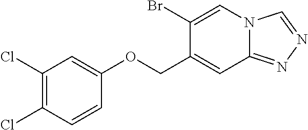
C1(Cl)=C(Cl)C=CC(OCC2=CC3=NN=CN3C=C2Br)=C1
